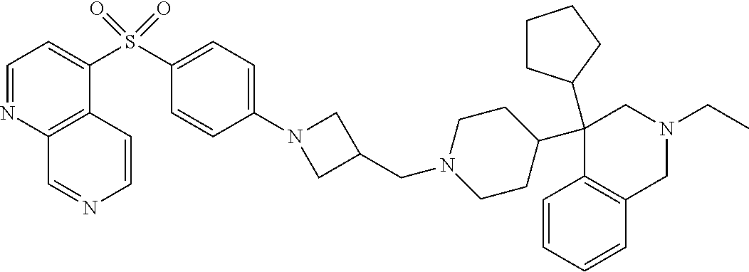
C1(C2CCCC2)(C2CCN(CC3CN(C4=CC=C(S(=O)(=O)C5=CC=NC6=C5C=CN=C6)C=C4)C3)CC2)C2=C(CN(CC)C1)C=CC=C2
